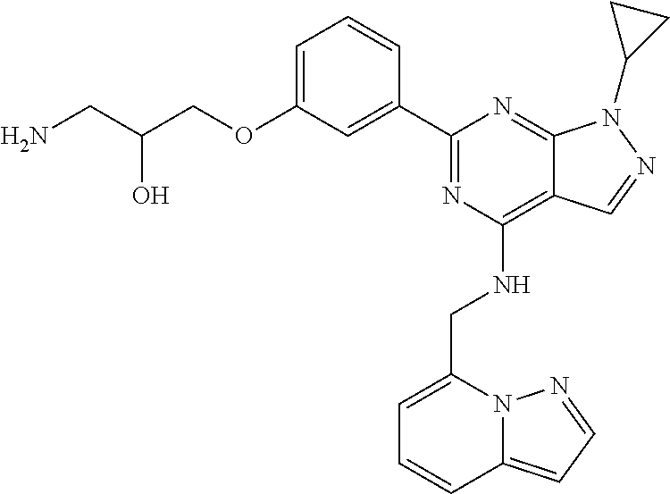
C1=C(OCC(CN)O)C=C(C2=NC(NCC3=CC=CC4=CC=NN34)=C3C(=N2)N(C2CC2)N=C3)C=C1
